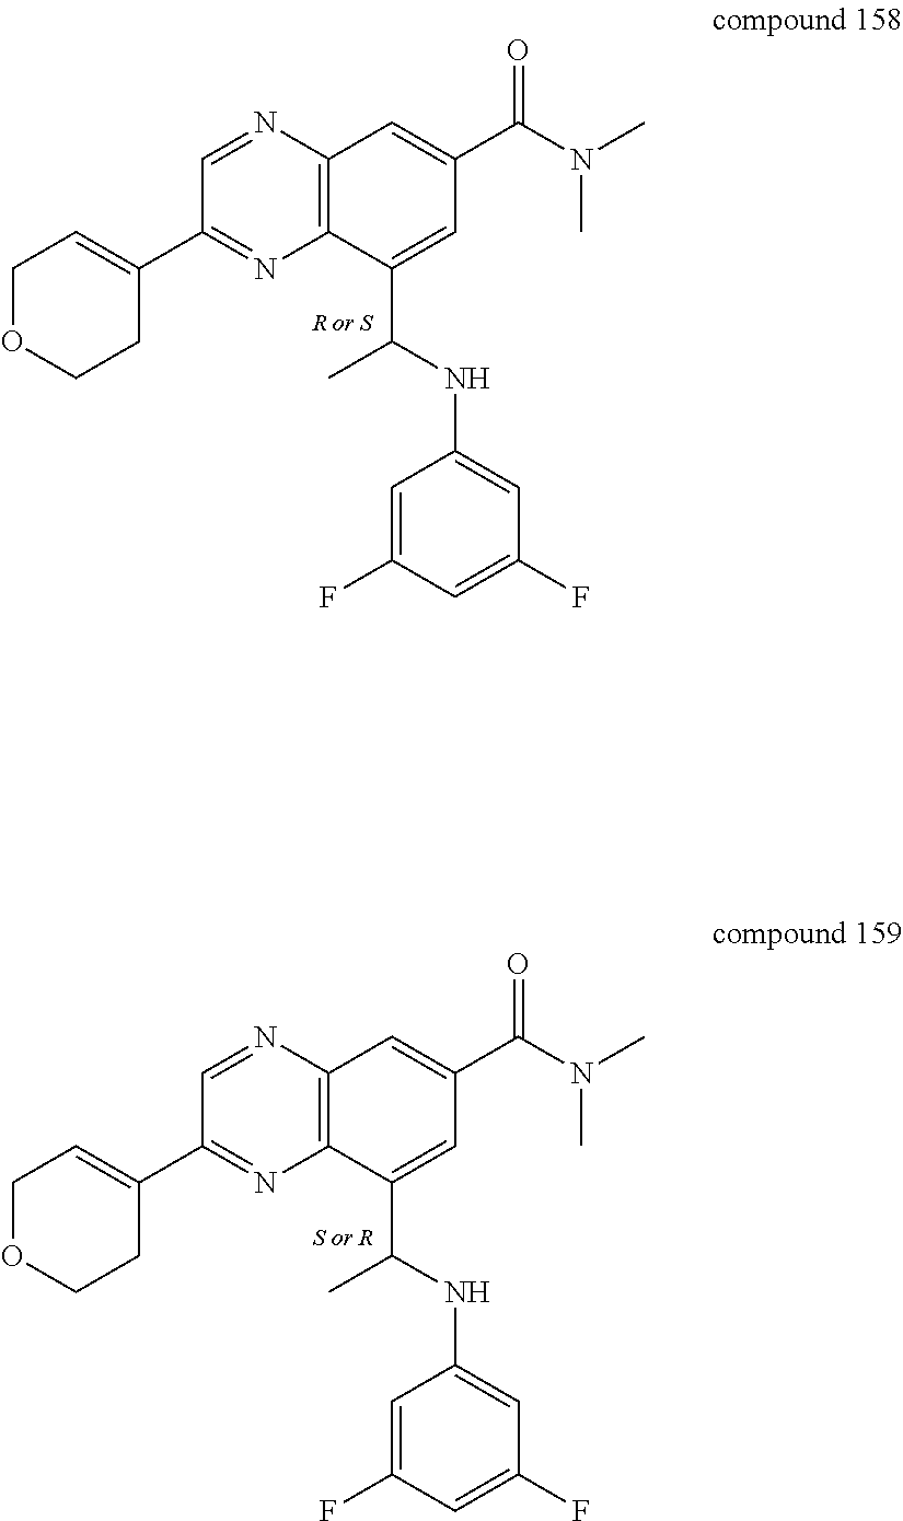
C12=C(N=CC(C3=CCOCC3)=N1)C=C(C(N(C)C)=O)C=C2C(C)NC1=CC(F)=CC(F)=C1.C12=C(N=CC(C3=CCOCC3)=N1)C=C(C(N(C)C)=O)C=C2C(C)NC1=CC(F)=CC(F)=C1
